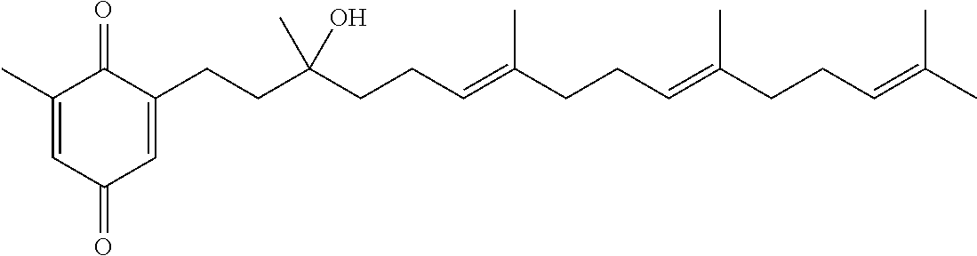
C1(C)=CC(=O)C=C(CCC(CCC=C(CCC=C(CCC=C(C)C)C)C)(C)O)C1=O
